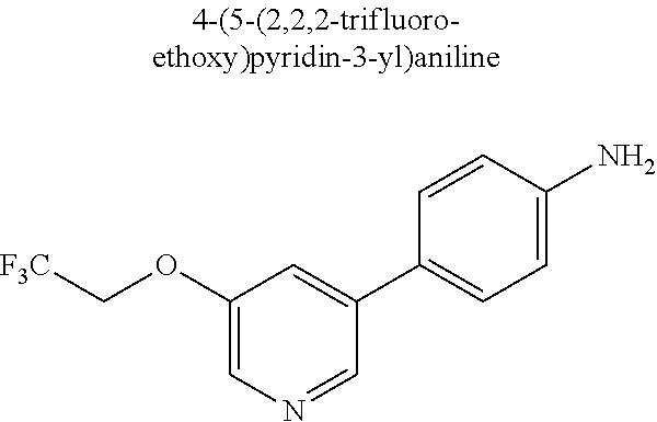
C1(OC[F3C])=CN=CC(C2=CC=C(N)C=C2)=C1
